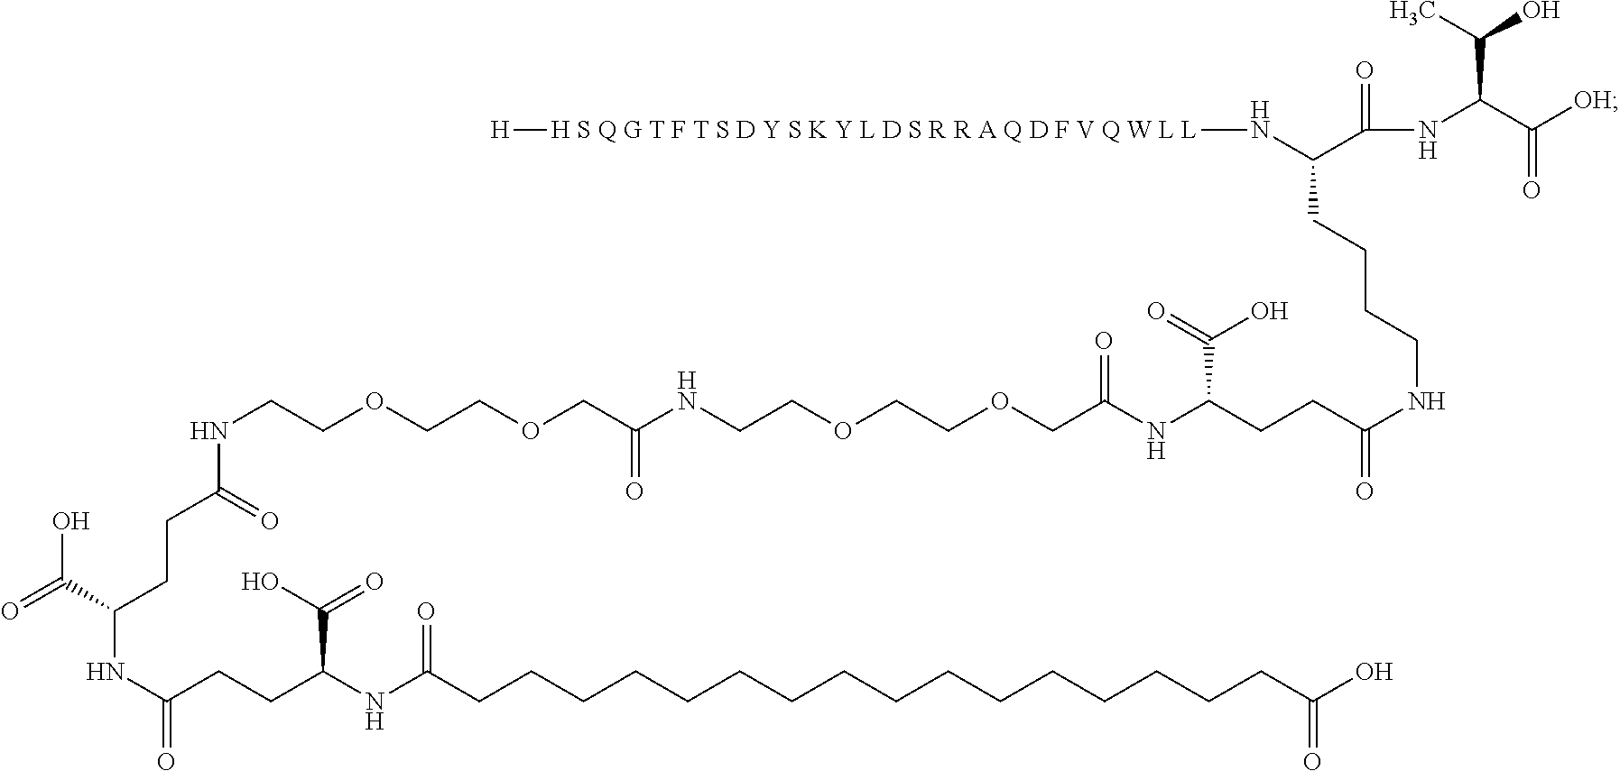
C(C(NC(CCC(=O)NCCCCC(N[H S Q G T F T S D Y S K Y L D S R R A Q D F V Q W L L][H])C(NC(C([OH])=O)C(C)O)=O)C(=O)O)=O)OCCOCCNC(COCCOCCNC(CCC(NC(=O)CCC(NC(CCCCCCCCCCCCCCCCC(O)=O)=O)C(O)=O)C(=O)O)=O)=O
